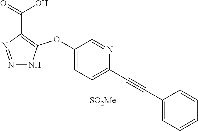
C1(OC2=C(C(=O)O)N=NN2)=CC([SO2Me])=C(C#CC2=CC=CC=C2)N=C1
